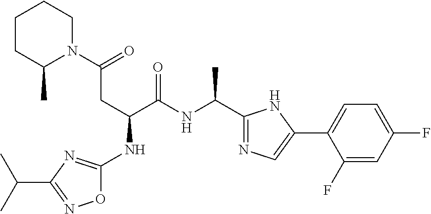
C1(C(NC(C(CC(N2CCCCC2C)=O)NC2=NC(C(C)C)=NO2)=O)C)=NC=C(C2=CC=C(F)C=C2F)N1
